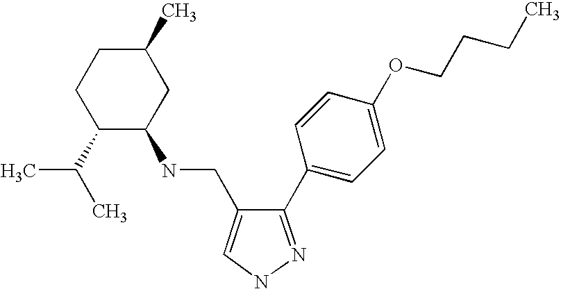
CC(C)C1C(NCC2=CNN=C2C2=CC=C(OCCCC)C=C2)CC(C)CC1
